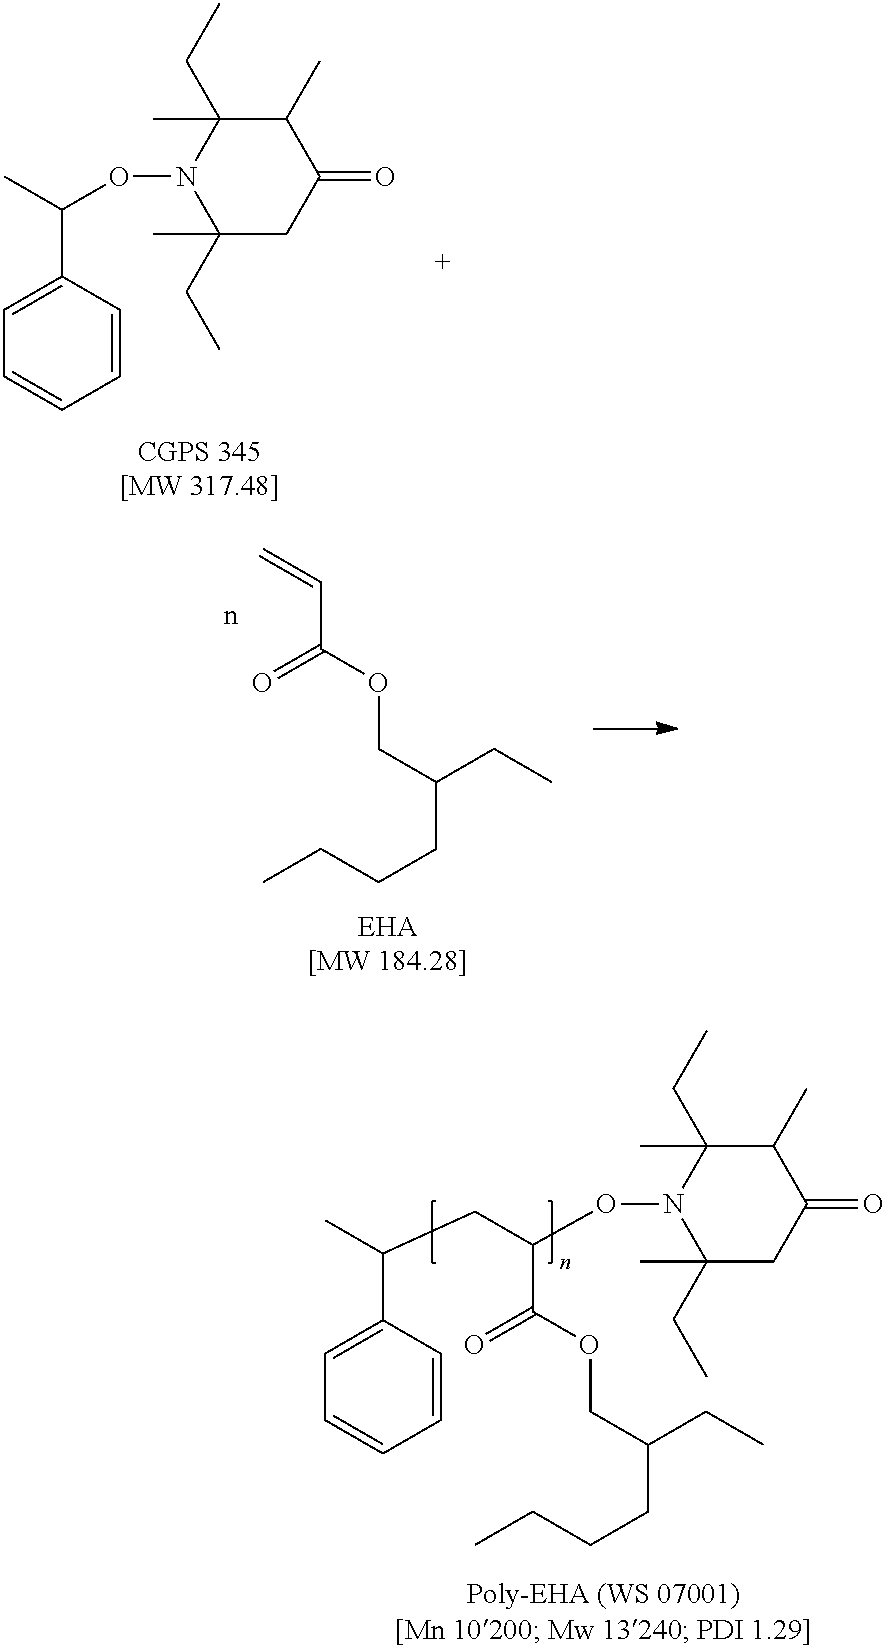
C1=C(C(C)CC(ON2C(CC)(C)CC(=O)C(C)C2(CC)C)C(=O)OCC(CCCC)CC)C=CC=C1.C1=C(C(C)ON2C(CC)(C)CC(=O)C(C)C2(CC)C)C=CC=C1.C(C(OCC(CCCC)CC)=O)=C
